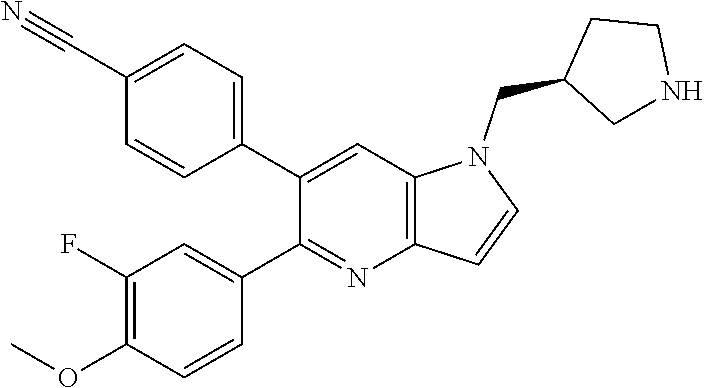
C1(C2=CC=C(C#N)C=C2)=CC2=C(N=C1C1=CC(F)=C(OC)C=C1)C=CN2CC1CNCC1
